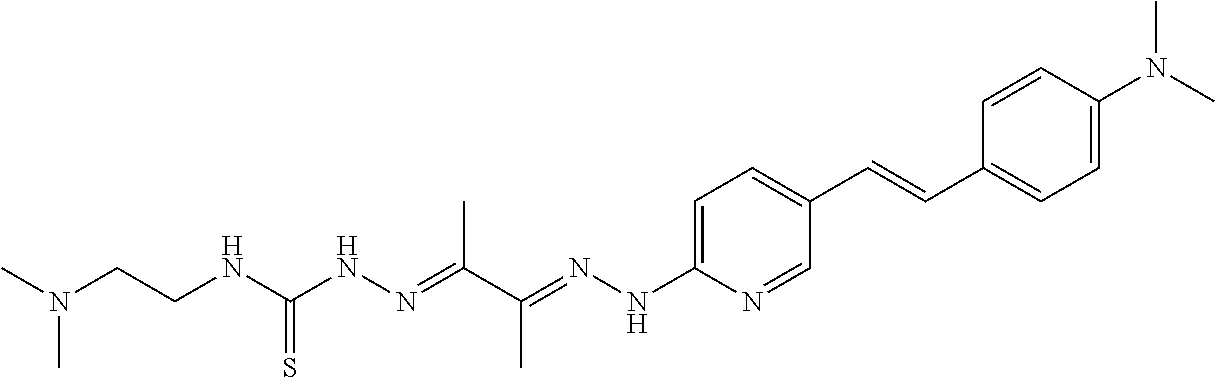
CN(CCNC(=S)NN=C(C(C)=NNC1=CC=C(C=CC2=CC=C(N(C)C)C=C2)C=N1)C)C
